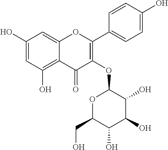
C1(O)=CC(O)=C2C(=C1)OC(C1=CC=C(O)C=C1)=C(OC1OC(CO)C(O)C(O)C1O)C2=O
